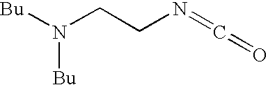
[Bu]N(CCN=C=O)[Bu]
